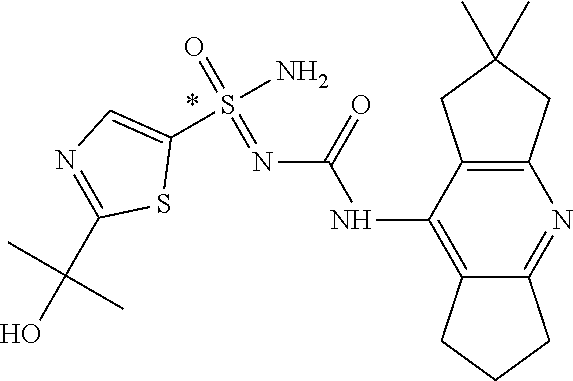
C12=C(C(NC(N=S(=O)(N)C3=CN=C(C(O)(C)C)S3)=O)=C3C(=N1)CCC3)CC(C)(C)C2
